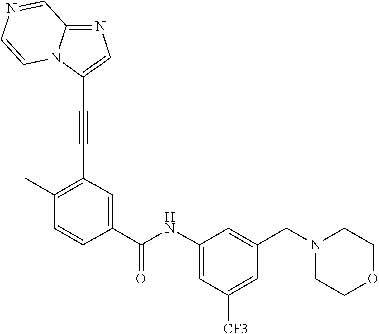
C12=NC=C(C#CC3=C(C)C=CC(C(NC4=CC([CF3])=CC(CN5CCOCC5)=C4)=O)=C3)N1C=CN=C2
